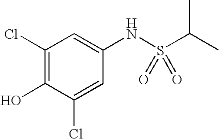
C1(Cl)=C(O)C(Cl)=CC(NS(C(C)C)(=O)=O)=C1
